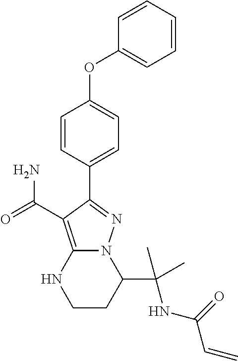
C1(OC2=CC=C(C3=NN4C(=C3C(=O)N)NCCC4C(C)(NC(C=C)=O)C)C=C2)=CC=CC=C1
